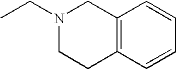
CCN1CCC2=C(C1)C=CC=C2
